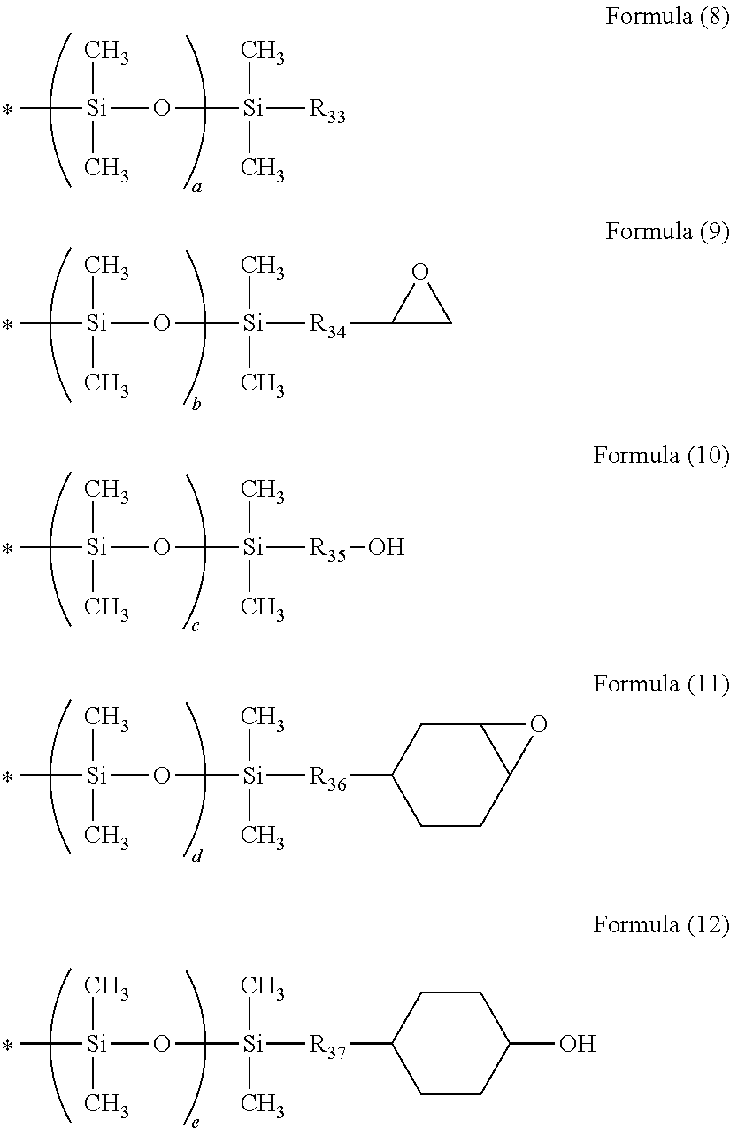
C[Si](O[Si]([R33])(C)C)(C)C.C[Si](O[Si]([R34]C1CO1)(C)C)(C)C.C[Si](O[Si]([R35]O)(C)C)(C)C.C[Si](O[Si]([R36]C1CCC2C(C1)O2)(C)C)(C)C.C[Si](O[Si]([R37]C1CCC(O)CC1)(C)C)(C)C
